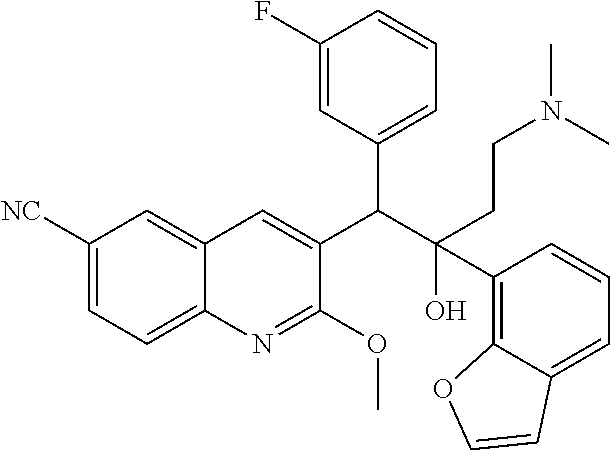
C1([NC])=CC=C2C(=C1)C=C(C(C(CCN(C)C)(O)C1=C3C(=CC=C1)C=CO3)C1=CC=CC(F)=C1)C(OC)=N2
